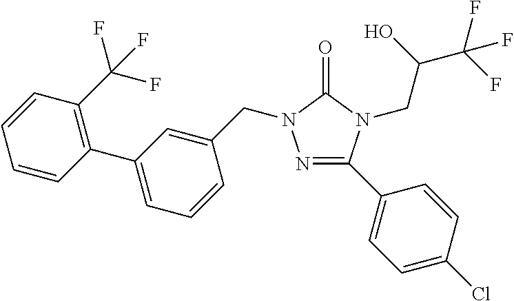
N1=C(C2=CC=C(Cl)C=C2)N(CC(C(F)(F)F)O)C(=O)N1CC1=CC(C2=C(C(F)(F)F)C=CC=C2)=CC=C1
